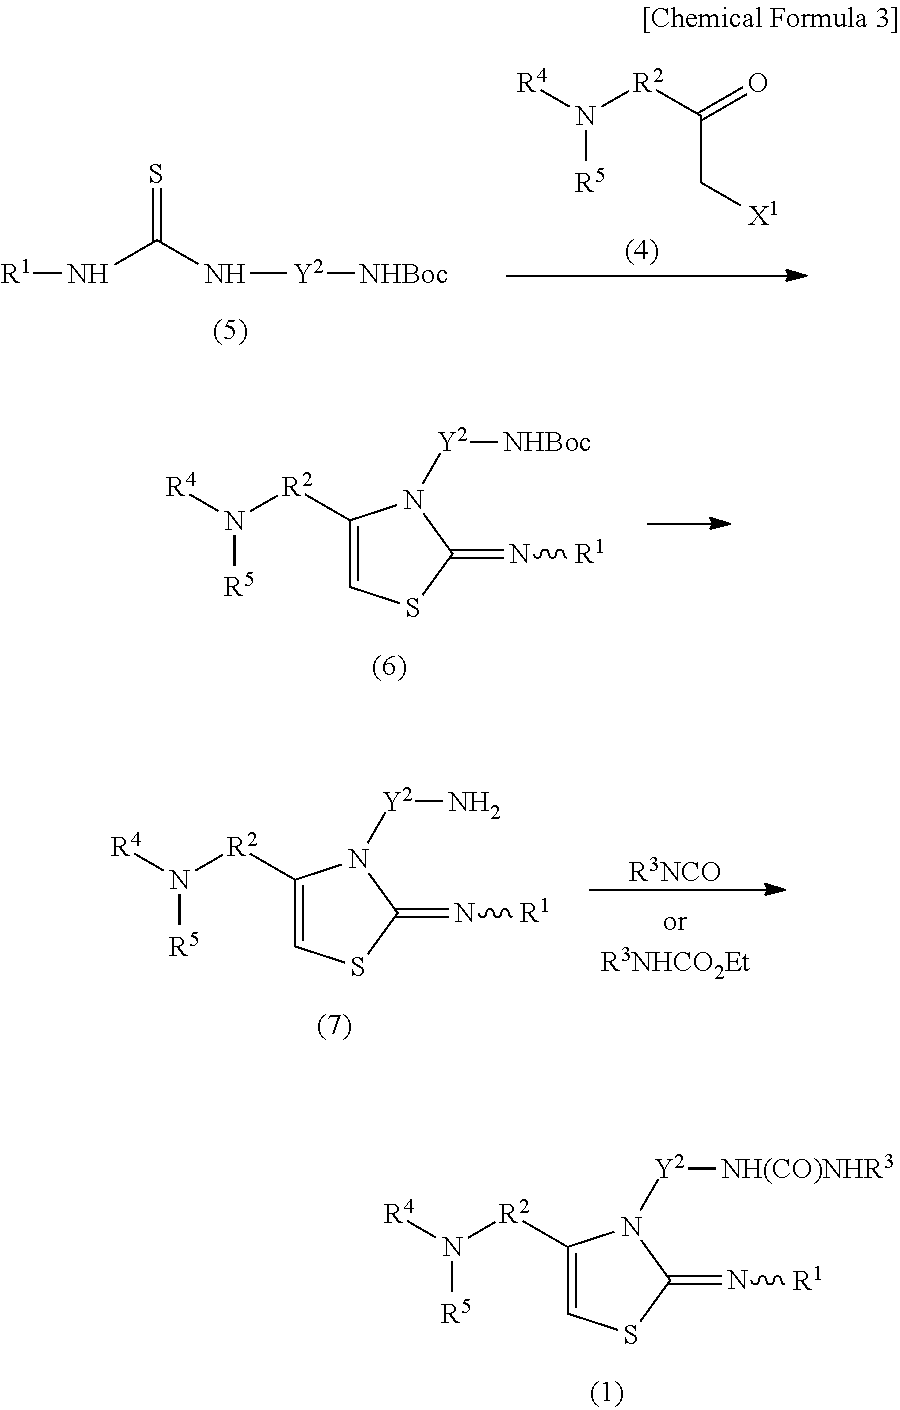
N(C(N[Y2][NHBoc])=S)[R1].[R5]N([R4])[R2]C(=O)C[X1].C1([R2]N([R4])[R5])=CSC(=N[R1])N1[Y2][NH(CO)NHR3].C1([R2]N([R4])[R5])=CSC(=N[R1])N1[Y2][NHBoc].C1([R2]N([R4])[R5])=CSC(=N[R1])N1[Y2]N.[R3NCO]
